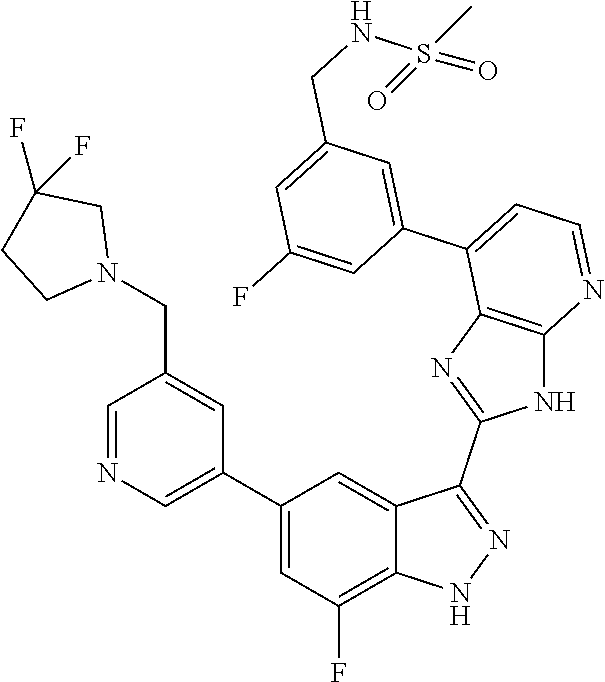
C1=NC=C(C2=CC(F)=C3C(=C2)C(C2=NC4=C(N2)N=CC=C4C2=CC(CNS(=O)(C)=O)=CC(F)=C2)=NN3)C=C1CN1CC(F)(F)CC1
